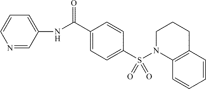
C1=CC(C(NC2=CC=CN=C2)=O)=CC=C1S(N1CCCC2=C1C=CC=C2)(=O)=O
